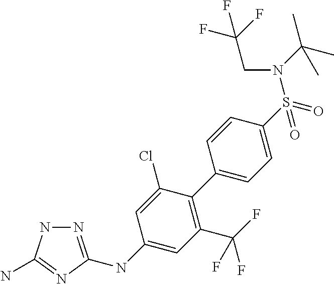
C1(C2=C(C(F)(F)F)C=C(NC3=NNC(N)=N3)C=C2Cl)=CC=C(S(=O)(=O)N(C(C)(C)C)CC(F)(F)F)C=C1
